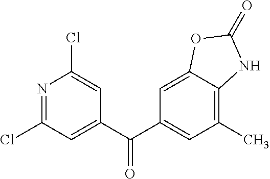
C1=C2C(=C(C)C=C1C(C1=CC(Cl)=NC(Cl)=C1)=O)NC(=O)O2
